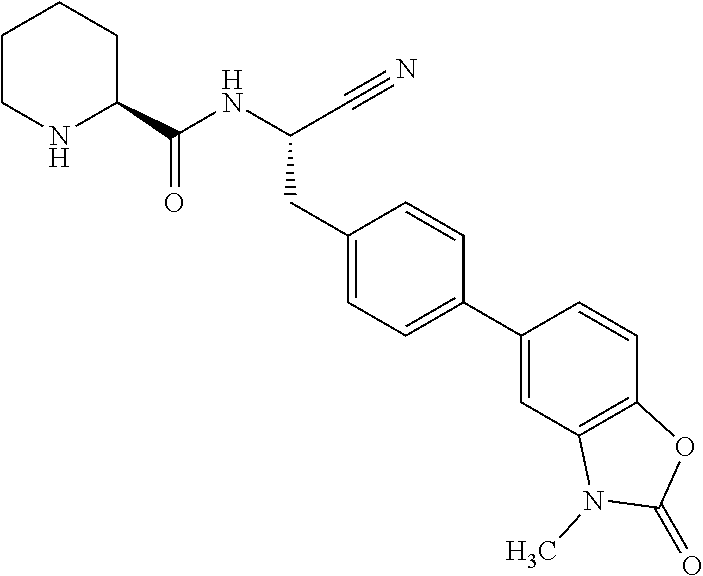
N1C(C(NC(C#N)CC2=CC=C(C3=CC4=C(C=C3)OC(=O)N4C)C=C2)=O)CCCC1
